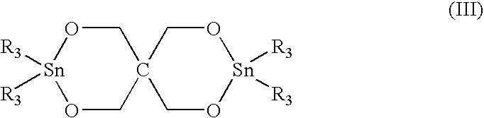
O1[Sn]([R3])([R3])OCC2(C1)CO[Sn]([R3])([R3])OC2
